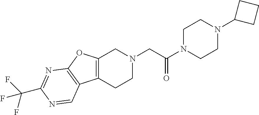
C1N(C(CN2CC3=C(CC2)C2=C(O3)N=C(C(F)(F)F)N=C2)=O)CCN(C2CCC2)C1
